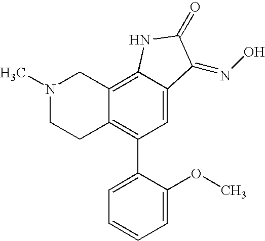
N1(C)CCC2=C(C3=CC=CC=C3OC)C=C3C(=C2C1)NC(=O)C3=NO
